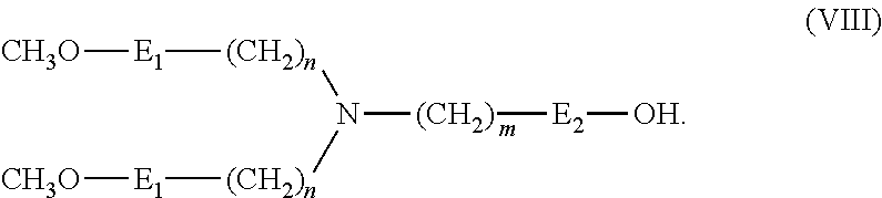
[(CH2)n](N([(CH2)n][E1][CH3O])[(CH2)][E2][OH])[E1][CH3O]
